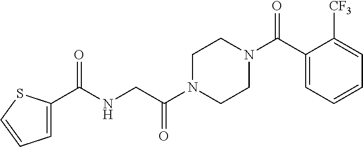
C1=C(C(NCC(N2CCN(C(C3=CC=CC=C3[CF3])=O)CC2)=O)=O)SC=C1
